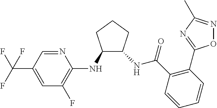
C1(NC2=C(F)C=C(C(F)(F)F)C=N2)C(NC(C2=C(C3=NC(C)=NO3)C=CC=C2)=O)CCC1
